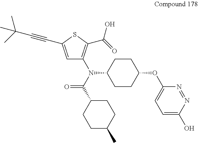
C1=C(C#CC(C)(C)C)SC(C(O)=O)=C1N(C(C1CCC(C)CC1)=O)C1CCC(OC2=CC=C(O)N=N2)CC1
